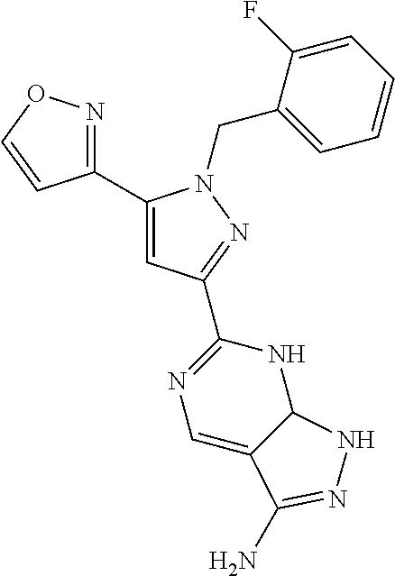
C1(C2=CC(C3=NC=C4C(N3)NN=C4N)=NN2CC2=CC=CC=C2F)=NOC=C1
